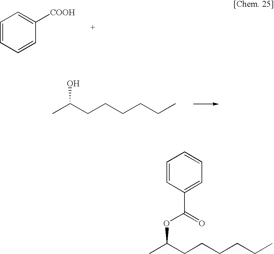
C1=CC=CC([COOH])=C1.CC(CCCCCC)O.C1=CC(C(=O)OC(C)CCCCCC)=CC=C1
